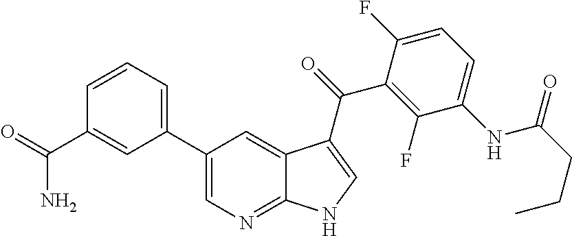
C12=NC=C(C3=CC=CC(C(=O)N)=C3)C=C1C(C(=O)C1=C(F)C(NC(CCC)=O)=CC=C1F)=CN2
